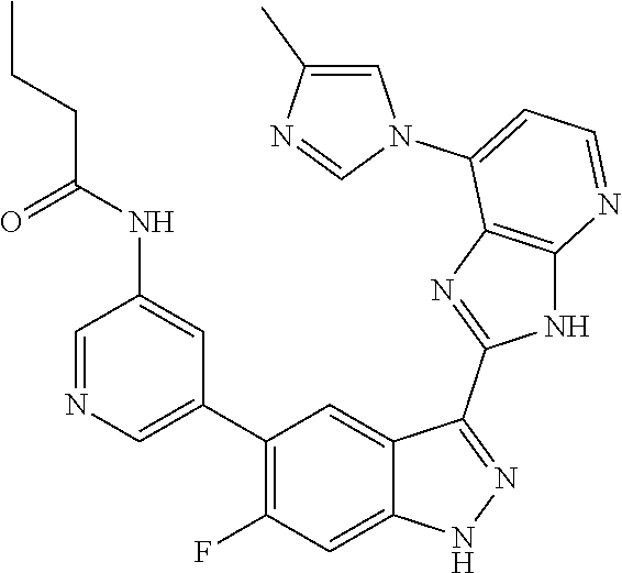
C1=NC=C(C2=C(F)C=C3C(=C2)C(C2=NC4=C(N2)N=CC=C4N2C=C(C)N=C2)=NN3)C=C1NC(CCC)=O
